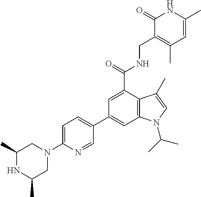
C12=C(C(C(=O)NCC3=C(C)C=C(C)NC3=O)=CC(C3=CC=C(N4CC(C)NC(C)C4)N=C3)=C1)C(C)=CN2C(C)C
